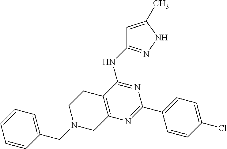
C1=C(C)NN=C1NC1=NC(C2=CC=C(Cl)C=C2)=NC2=C1CCN(CC1=CC=CC=C1)C2
